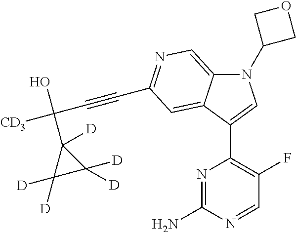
N1(C2COC2)C2=CN=C(C#CC([CD3])(O)C3([D])C([D])([D])C3([D])[D])C=C2C(C2=C(F)C=NC(N)=N2)=C1
